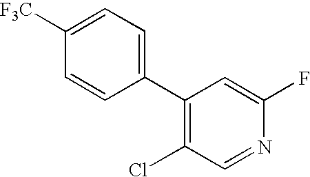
C1([F3C])=CC=C(C2=C(Cl)C=NC(F)=C2)C=C1
